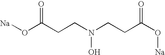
[Na]OC(CCN(CCC(O[Na])=O)O)=O
